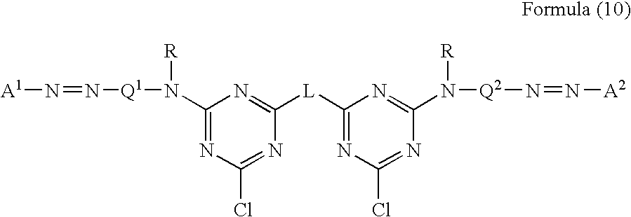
C1(N([Q1]N=N[A1])[R])=NC(Cl)=NC([L]C2=NC(Cl)=NC(N([R])[Q2]N=N[A2])=N2)=N1
